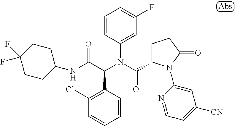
C1=CC(N(C(=O)C2CCC(=O)N2C2=CC([CN])=CC=N2)C(C(NC2CCC(F)(F)CC2)=O)C2=C(Cl)C=CC=C2)=CC(F)=C1
